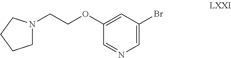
C1=C(Br)C=C(OCCN2CCCC2)C=N1
